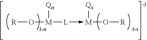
[R]O[M]([Qn])[L]->[M]([Qx])O[R]
